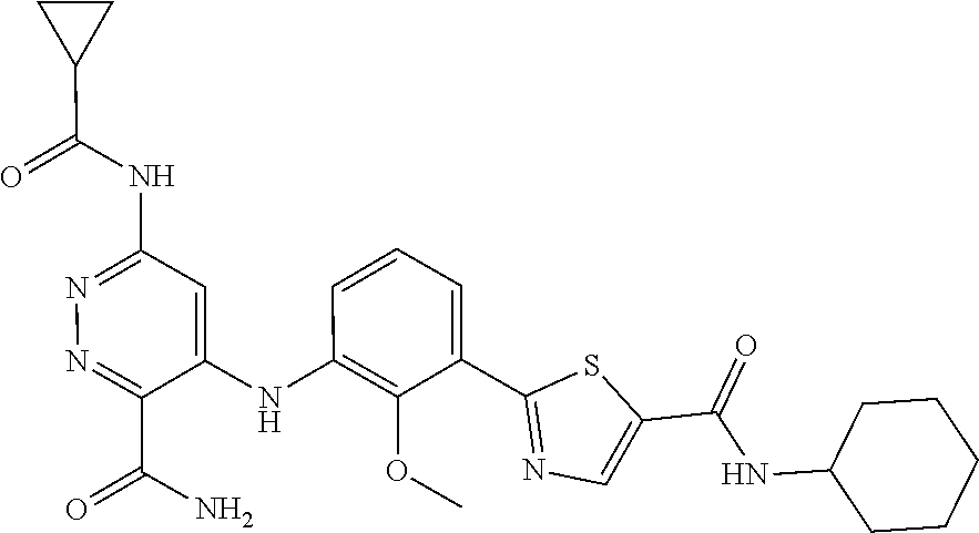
C1=C(C2=NC=C(C(NC3CCCCC3)=O)S2)C(OC)=C(NC2=CC(NC(C3CC3)=O)=NN=C2C(N)=O)C=C1
